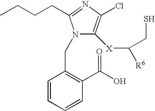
N1(CC2=C(C(O)=O)C=CC=C2)C([X]C([R6])CS)=C(Cl)N=C1CCCC
